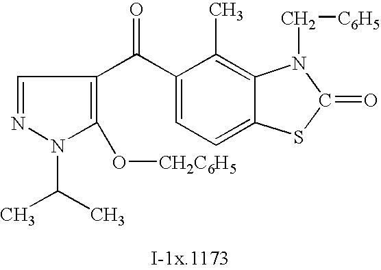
N1(C(C)C)C(O[CH2C6H5])=C(C(C2=CC=C3C(=C2C)N(C[C6H5])C(=O)S3)=O)C=N1
